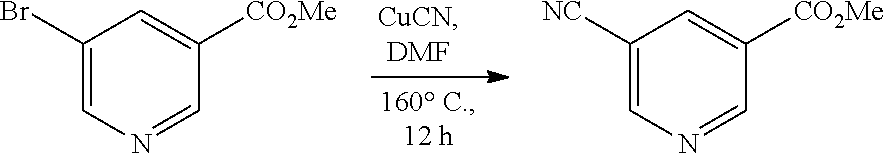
C1(Br)=CN=CC([CO2Me])=C1.C1([NC])=CN=CC([CO2Me])=C1
